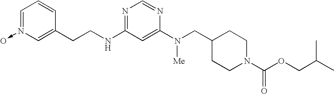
C1(CCNC2=NC=NC(N([Me])CC3CCN(C(OCC(C)C)=O)CC3)=C2)=CN(->O)=CC=C1
